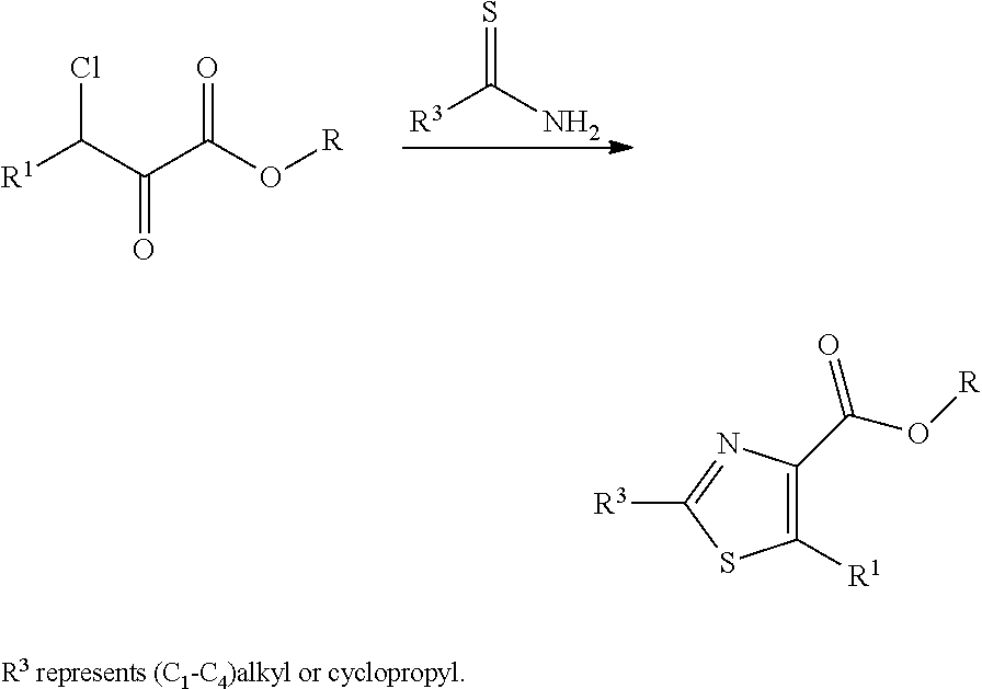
S=C(N)[R3].[R1]C(C(C(O[R])=O)=O)Cl.C1([R1])=C(C(O[R])=O)N=C([R3])S1
